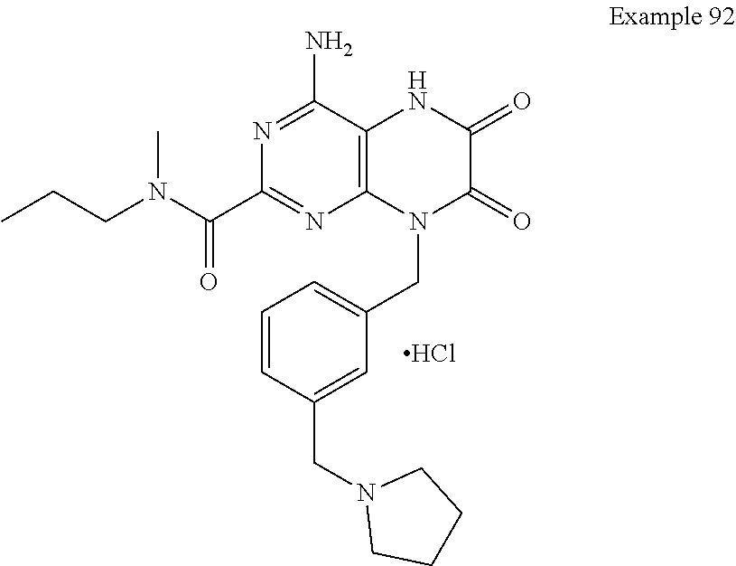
N1=C(N)C2=C(N=C1C(N(CCC)C)=O)N(CC1=CC=CC(CN3CCCC3)=C1)C(=O)C(=O)N2.Cl
